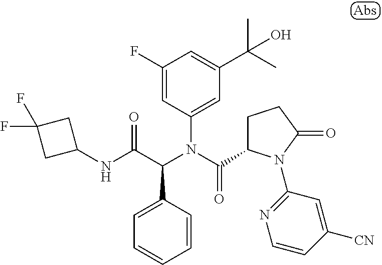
C1(F)=CC(N(C(=O)C2CCC(=O)N2C2=NC=CC([CN])=C2)C(C(NC2CC(F)(F)C2)=O)C2=CC=CC=C2)=CC(C(C)(C)O)=C1
